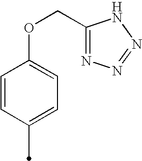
C1=CC(C)=CC=C1OCC1=NN=NN1
